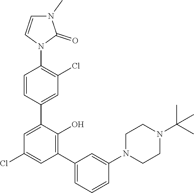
C1=CC(C2=CC(Cl)=CC(C3=CC=CC(N4CCN(C(C)(C)C)CC4)=C3)=C2O)=CC(Cl)=C1N1C(=O)N(C)C=C1
